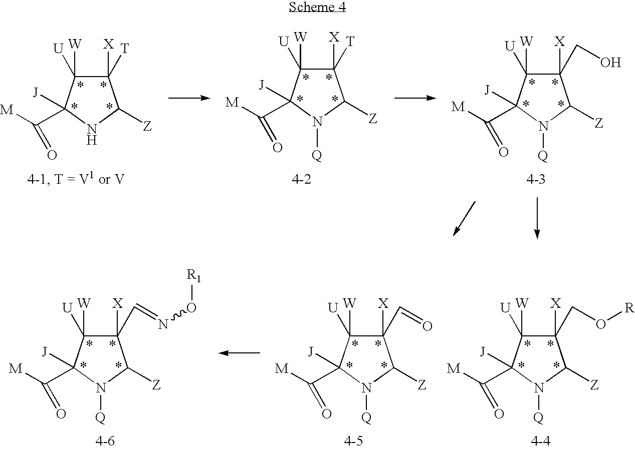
C1(CO)([X])C([W])([U])C([J])(C([M])=O)N([Q])C1[Z].C1([T])([X])C([W])([U])C([J])(C([M])=O)N([Q])C1[Z].C1([T])([X])C([W])([U])C([J])(C([M])=O)NC1[Z].C1(CO[R])([X])C([W])([U])C([J])(C([M])=O)N([Q])C1[Z].C1(C=O)([X])C([W])([U])C([J])(C([M])=O)N([Q])C1[Z].C1(C=NO[R1])([X])C([W])([U])C([J])(C([M])=O)N([Q])C1[Z]
